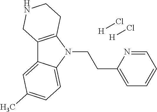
C12=C(N(CCC3=CC=CC=N3)C3=CC=C(C)C=C13)CCNC2.[H]Cl.[H]Cl
